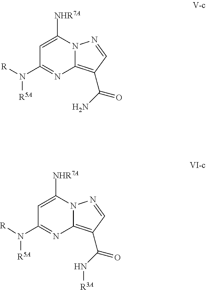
C1=C([NHR7A])N2C(=C(C(N)=O)C=N2)N=C1N([R])[R5A].C1=C([NHR7A])N2C(=C(C(N[R3A])=O)C=N2)N=C1N([R5A])[R]
